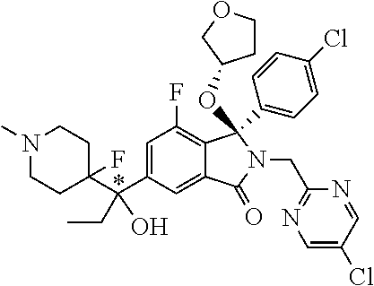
C1(C(C2=CC(F)=C3C(=C2)C(=O)N(CC2=NC=C(Cl)C=N2)C3(OC2CCOC2)C2=CC=C(Cl)C=C2)(CC)O)(F)CCN(C)CC1
